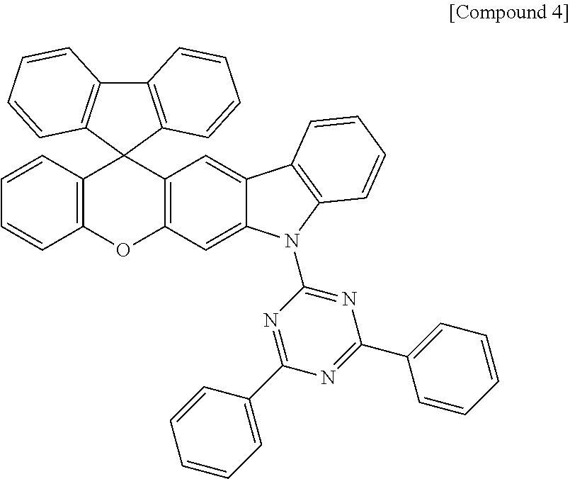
C12=C(C3(C4=C1C=CC=C4)C1=C(OC4=C3C=C3C(=C4)N(C4=NC(C5=CC=CC=C5)=NC(C5=CC=CC=C5)=N4)C4=C3C=CC=C4)C=CC=C1)C=CC=C2
